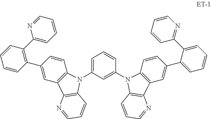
C1=C(N2C3=C(C=C(C4=C(C5=CC=CC=N5)C=CC=C4)C=C3)C3=C2C=CC=N3)C=C(N2C3=C(C=C(C4=CC=CC=C4C4=NC=CC=C4)C=C3)C3=C2C=CC=N3)C=C1
